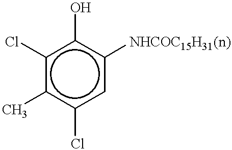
c1(Cl)c(O)c([NHCOC15H31(n)])cc(Cl)c1C
